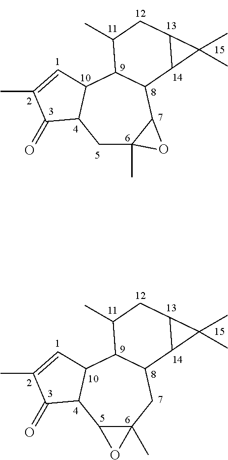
C1C2(C)C(C3C(C4C1C(=O)C(C)=C4)C(C)CC1C3C1(C)C)O2.C12C(C)(CC3C(C4C1C(=O)C(C)=C4)C(C)CC1C3C1(C)C)O2
